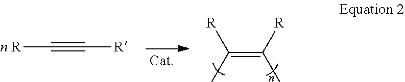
C(=C([R])C)(C)[R].[n R]C#C[R]
